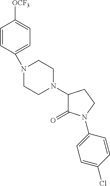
C1=CC(N2CCN(C3C(=O)N(C4=CC=C(Cl)C=C4)CC3)CC2)=CC=C1[OCF3]
